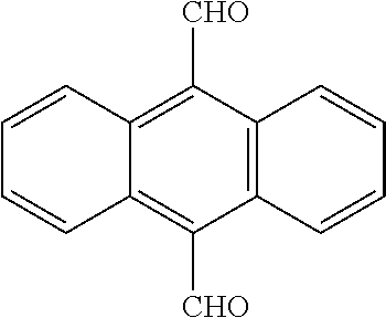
C12=C(C=CC=C1)C([CHO])=C1C(=C2[CHO])C=CC=C1
